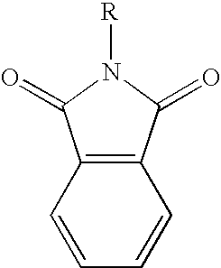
C12=C(C(=O)N([R])C1=O)C=CC=C2
